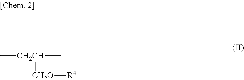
C[CH2CH](C)[CH2O][R4]
